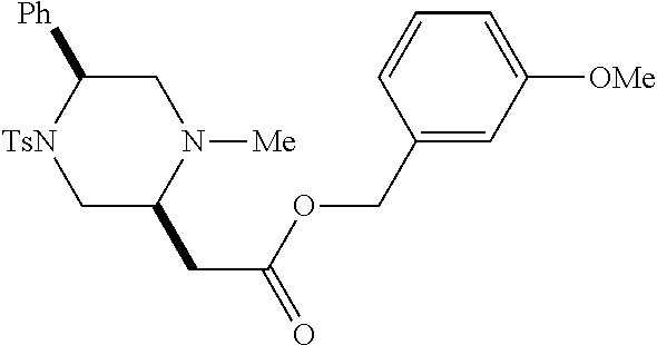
C1C(CC(=O)OCC2=CC([OMe])=CC=C2)N([Me])CC([Ph])[TsN]1
